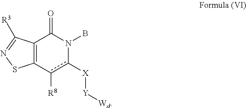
C12=C(C(=O)N(B)c([X][Y][Wd])c1[R8])C([R3])=NS2
